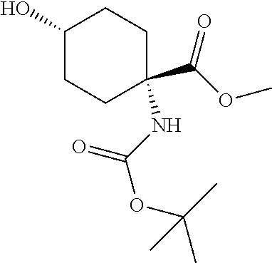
C(OC)(=O)C1(NC(OC(C)(C)C)=O)CCC(O)CC1
